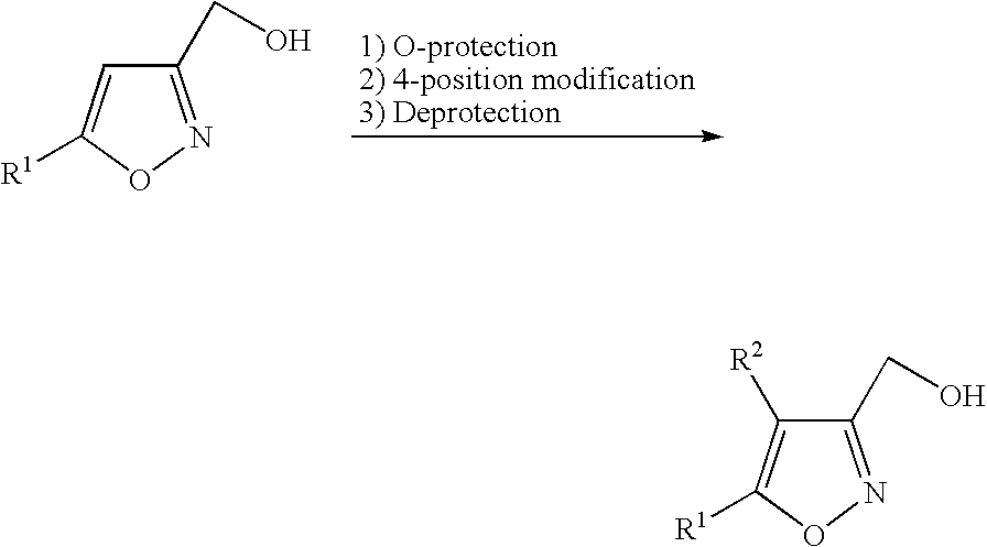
C1(CO)=NOC([R1])=C1.C1(CO)=NOC([R1])=C1[R2]
